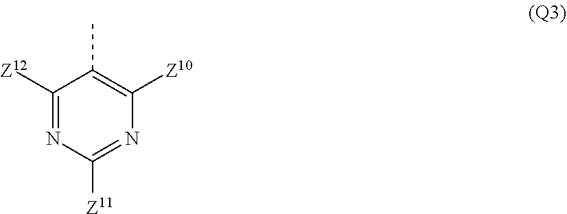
C1([Z12])=NC([Z11])=NC([Z10])=C1C
